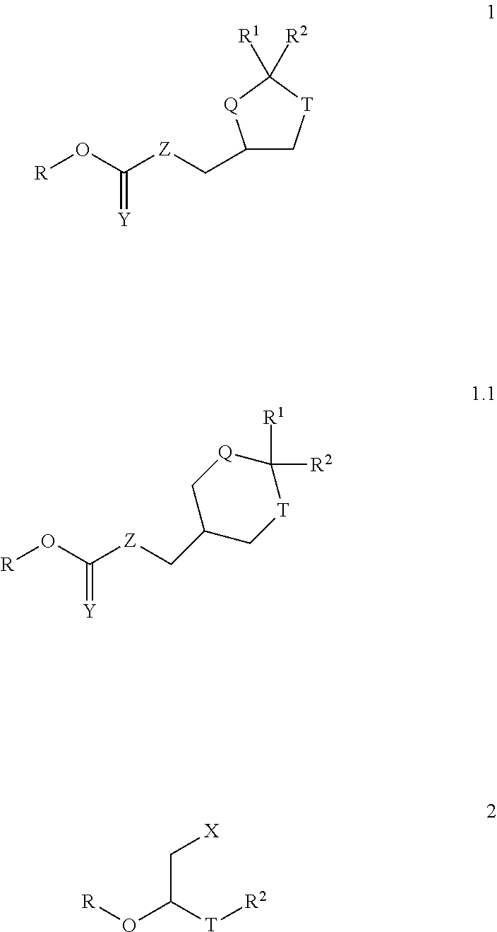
[R]OC([Z]CC1C[T]C([R2])([R1])[Q]1)=[Y].[R]OC([T][R2])C[X].[R]OC([Z]CC1C[T]C([R1])([R2])[Q]C1)=[Y]
